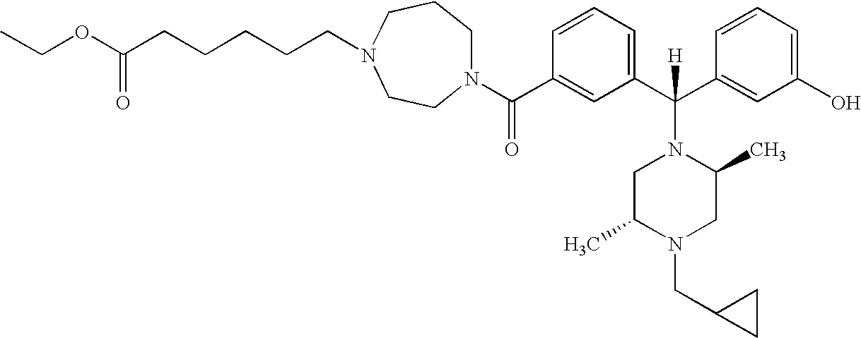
N1(C(C2=CC(C(C3=CC(O)=CC=C3)(N3CC(C)N(CC4CC4)CC3C)[H])=CC=C2)=O)CCCN(CCCCCC(OCC)=O)CC1
